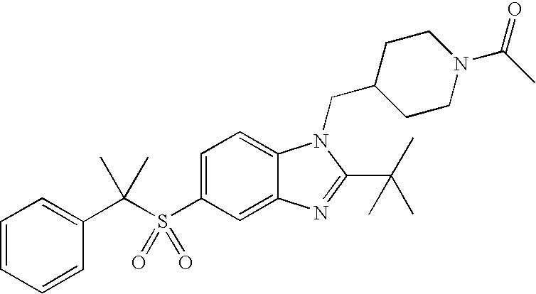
C12=CC(S(C(C3=CC=CC=C3)(C)C)(=O)=O)=CC=C1N(CC1CCN(C(C)=O)CC1)C(C(C)(C)C)=N2
